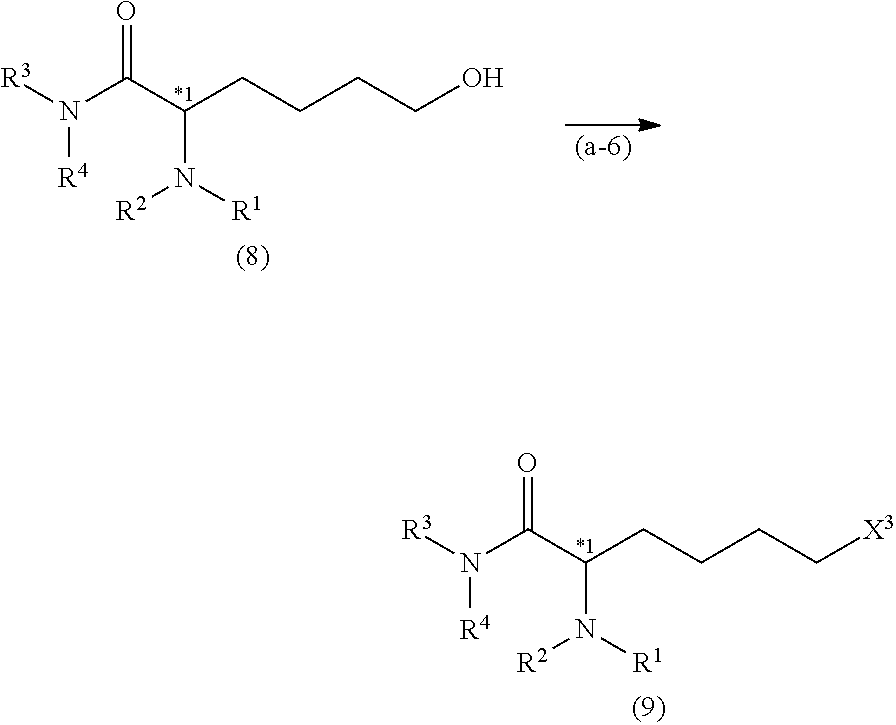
[R3]N(C(C(CCCCO)N([R1])[R2])=O)[R4].[R3]N(C(C(CCCC[X3])N([R1])[R2])=O)[R4]
